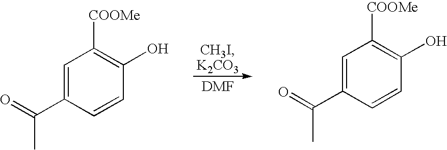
C1(C(=O)C)=CC([COOMe])=C(O)C=C1.C1(C(=O)C)=CC([COOMe])=C(O)C=C1
